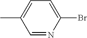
BrC1=CC=C(C)C=N1
